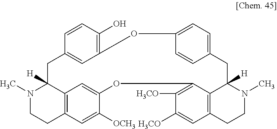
C1=CC(O)=C2C=C1CC1([H])N(C)CCC3=C1C=C(C([OCH3])=C3)OC1=C([H3CO])C([H3CO])=CC3=C1C([H])(CC1=CC=C(C=C1)O2)N(C)CC3
